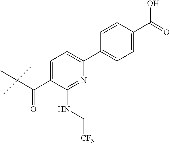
C1=C(C(C(C)(C)C)=O)C(NC[CF3])=NC(C2=CC=C(C(=O)O)C=C2)=C1
